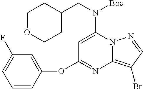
C1=C(N(CC2CCOCC2)[Boc])N2C(=C(Br)C=N2)N=C1OC1=CC(F)=CC=C1
